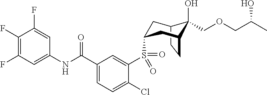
C12CCC(CC(S(C3=CC(C(NC4=CC(F)=C(F)C(F)=C4)=O)=CC=C3Cl)(=O)=O)C1)C2(O)COCC(C)O
